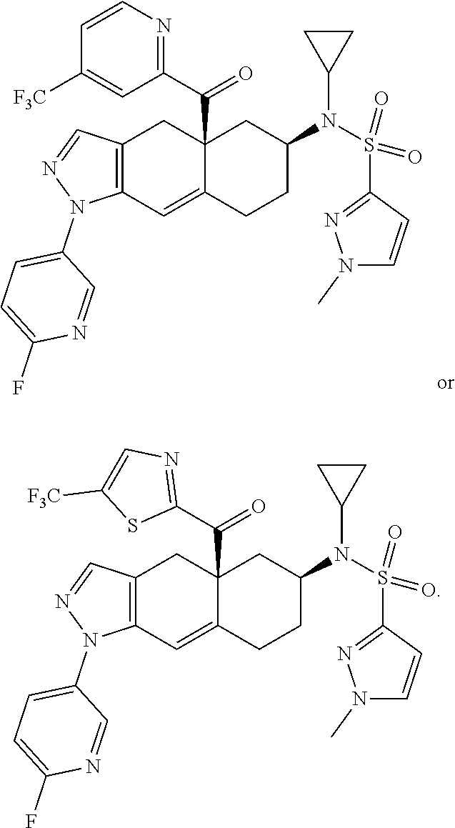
C12(C(C3=NC=C([F3C])S3)=O)C(=CC3=C(C1)C=NN3C1=CC=C(F)N=C1)CCC(N(S(=O)(=O)C1=NN(C)C=C1)C1CC1)C2.C12(C(C3=NC=CC([F3C])=C3)=O)C(=CC3=C(C1)C=NN3C1=CC=C(F)N=C1)CCC(N(S(=O)(=O)C1=NN(C)C=C1)C1CC1)C2
